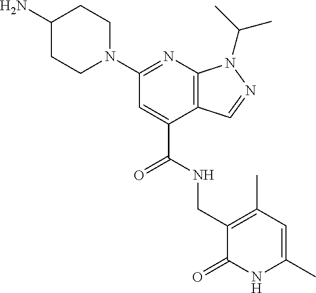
C(C1=CC(N2CCC(N)CC2)=NC2=C1C=NN2C(C)C)(NCC1=C(C)C=C(C)NC1=O)=O
